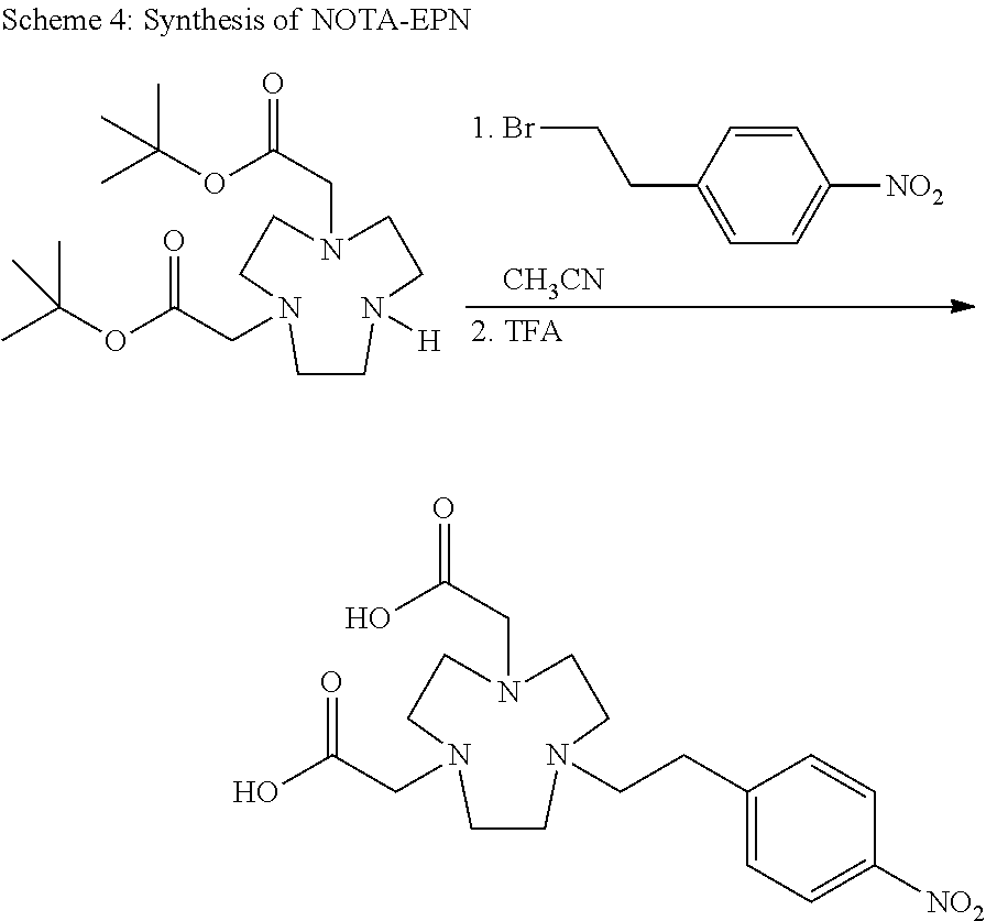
N1(CC(O)=O)CCN(CC(O)=O)CCN(CCC2=CC=C([NO2])C=C2)CC1.N1(CC(OC(C)(C)C)=O)CCN(CC(OC(C)(C)C)=O)CCN([H])CC1.C1=C(CCBr)C=CC([NO2])=C1.[CH3CN]
